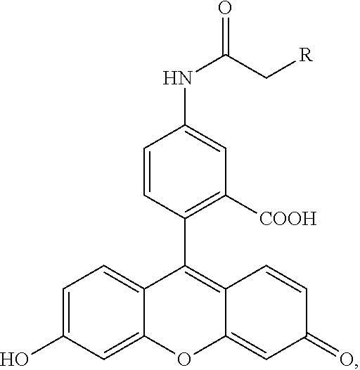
C1(O)=CC=C2C(=C1)OC1=CC(=O)C=CC1=C2C1=C([COOH])C=C(NC(=O)C[R])C=C1
